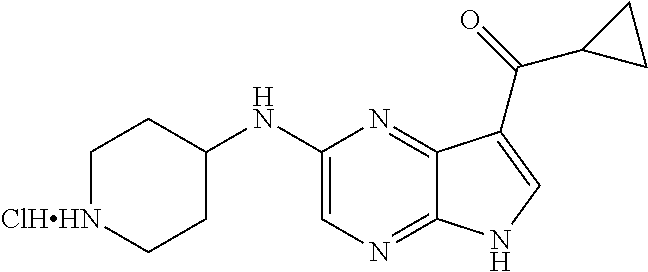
C1=C(NC2CC[ClHHN]CC2)N=C2C(=N1)NC=C2C(=O)C1CC1
